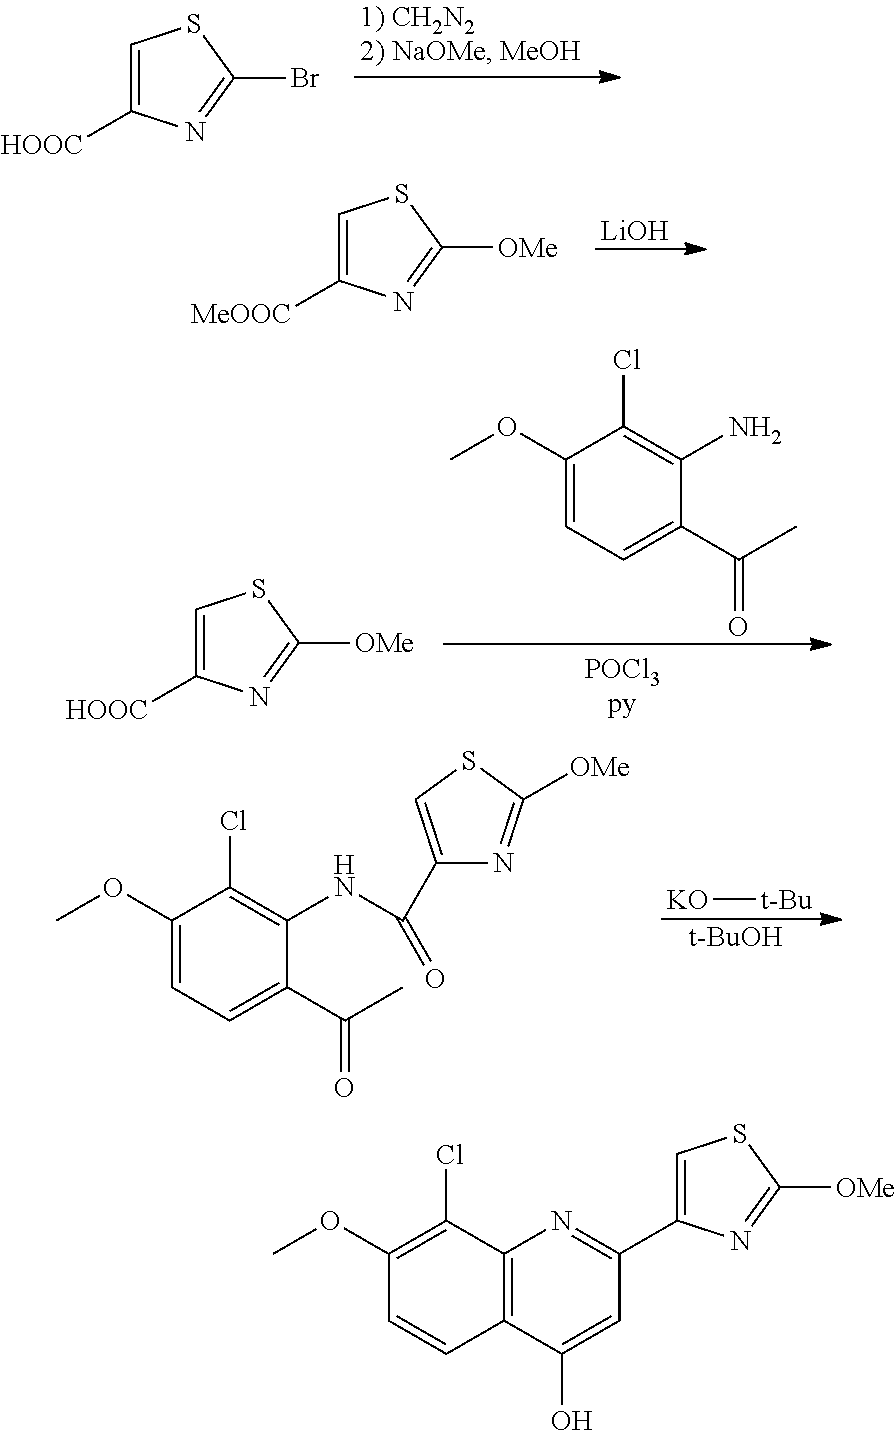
C1=C([HOOC])N=C(Br)S1.[LiOH].C1=C([MeOOC])N=C([OMe])S1.C1(OC)=CC=C(C(C)=O)C(N)=C1Cl.C1=C([HOOC])N=C([OMe])S1.[KO][t-Bu].[t-BuOH].C1(OC)=CC=C(C(C)=O)C(NC(=O)C2=CSC([OMe])=N2)=C1Cl.C1(OC)=C(Cl)C2=C(C=C1)C(O)=CC(C1=CSC([OMe])=N1)=N2
